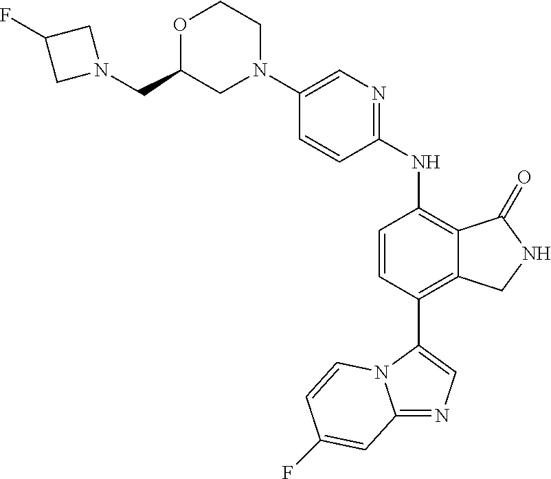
C1(N2CCOC(CN3CC(F)C3)C2)=CN=C(NC2=C3C(=C(C4=CN=C5N4C=CC(F)=C5)C=C2)CNC3=O)C=C1
